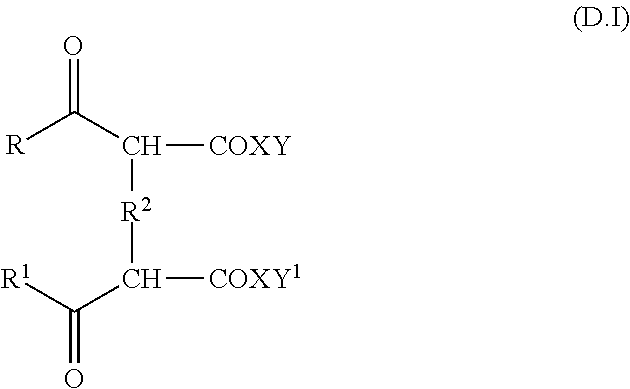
[R]C(C([R2]C([COXY1])C([R1])=O)[COXY])=O
